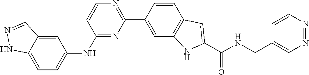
C1(NC2=CC=C3C(=C2)C=NN3)=NC(C2=CC3=C(C=C2)C=C(C(NCC2=CN=NC=C2)=O)N3)=NC=C1
